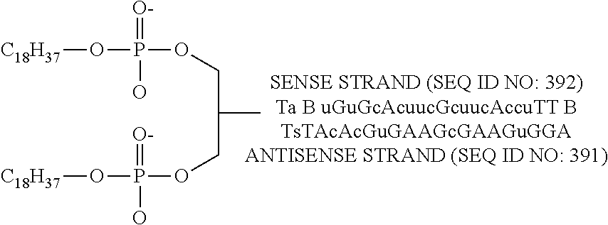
[C18H37]OP(OCC(COP(O[C18H37])(O)=[O-])C)(O)=[O-]
